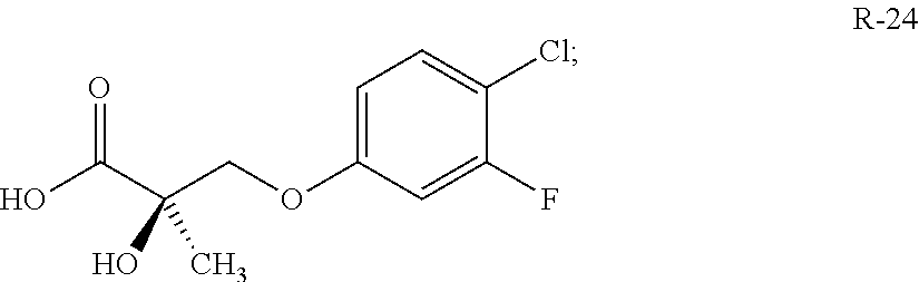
C(=O)(C(COC1=CC=C(Cl)C(F)=C1)(O)C)O
